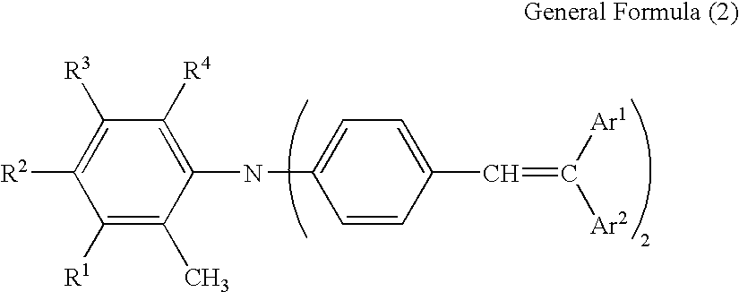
C1([R1])=C(C)C(NC2=CC=C(C=C([Ar1])[Ar2])C=C2)=C([R4])C([R3])=C1[R2]
